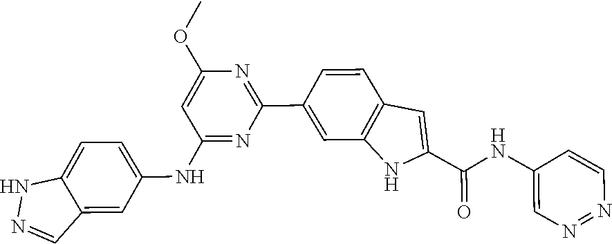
C1(C2=CC3=C(C=C2)C=C(C(=O)NC2=CN=NC=C2)N3)=NC(OC)=CC(NC2=CC=C3C(=C2)C=NN3)=N1
